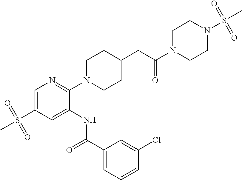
C1=C(S(=O)(=O)C)C=C(NC(C2=CC=CC(Cl)=C2)=O)C(N2CCC(CC(=O)N3CCN(S(=O)(=O)C)CC3)CC2)=N1
